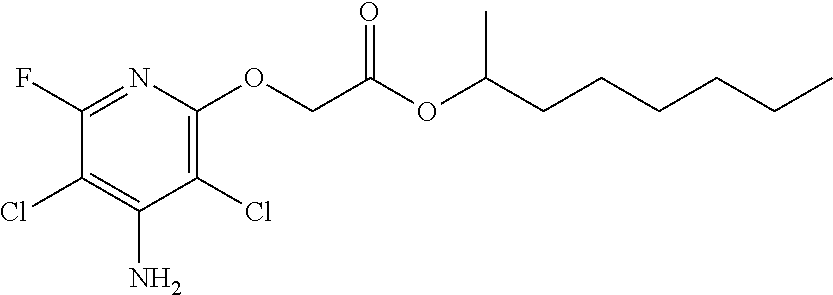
C1(F)=NC(OCC(OC(CCCCCC)C)=O)=C(Cl)C(N)=C1Cl
